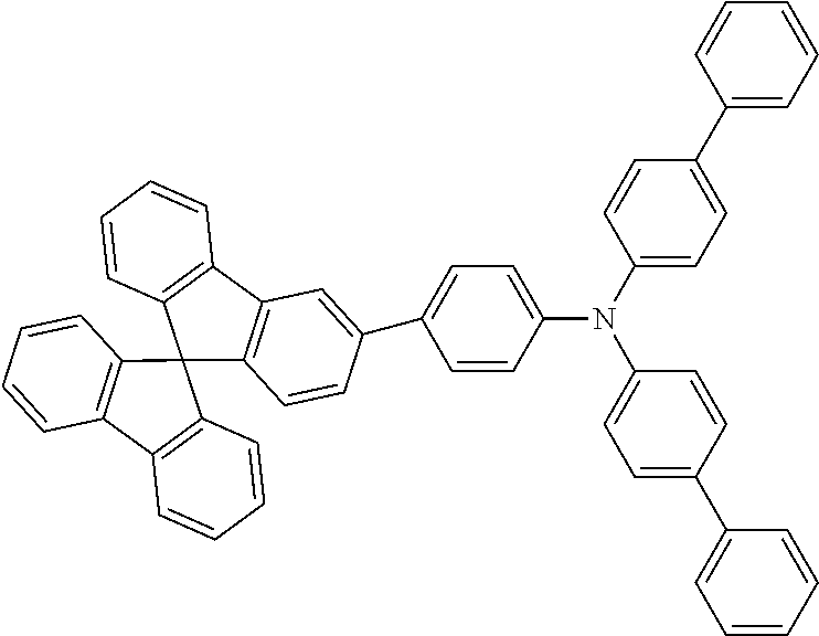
C1(N(C2=CC=C(C3=CC=CC=C3)C=C2)C2=CC=C(C3=CC4=C(C5(C6=C(C7=C5C=CC=C7)C=CC=C6)C5=C4C=CC=C5)C=C3)C=C2)=CC=C(C2=CC=CC=C2)C=C1
